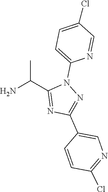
NC(C1=NC(C2=CN=C(Cl)C=C2)=NN1C1=CC=C(Cl)C=N1)C
